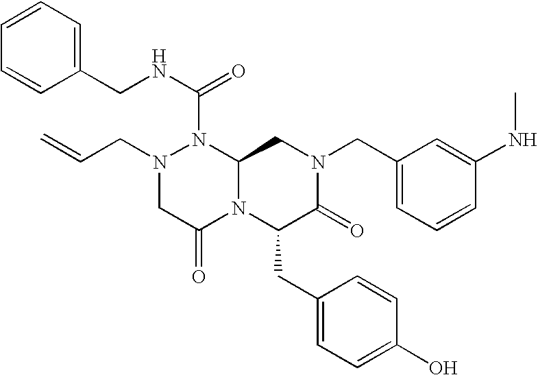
N1(CC=C)CC(=O)N2C(N1C(NCC1=CC=CC=C1)=O)CN(CC1=CC=CC(NC)=C1)C(=O)C2CC1=CC=C(O)C=C1
